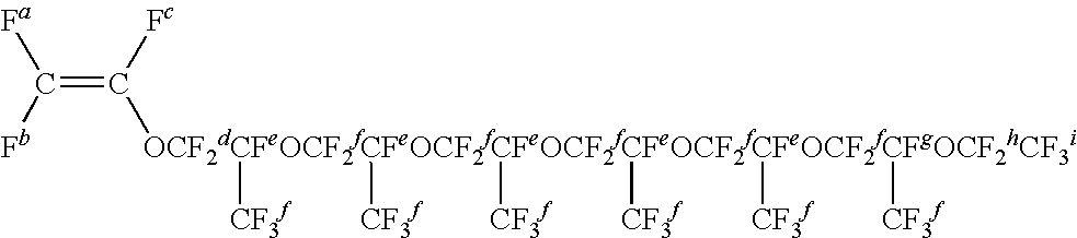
C(=C([Fc])[OCF2dCFeOCF2fCFeOCF2fCFeOCF2fCFeOCF2fCFeOCF2fCFgOCF2hCF3i]([CF3f])([CF3f])([CF3f])([CF3f])([CF3f])[CF3f])([Fb])[Fa]
